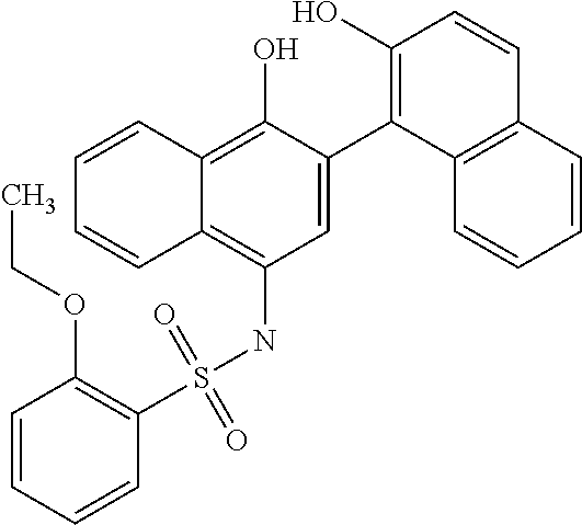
C1=C(C2=C(O)C=CC3=C2C=CC=C3)C(O)=C2C(=C1NS(C1=C(OCC)C=CC=C1)(=O)=O)C=CC=C2
